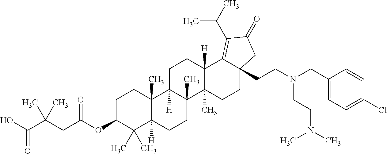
C1C(OC(CC(C(O)=O)(C)C)=O)C(C)(C)C2([H])C(C)(C1)C1([H])C(C)(CC2)C2(C)C([H])(CC1)C1=C(C(C)C)C(=O)CC1(CCN(CC1=CC=C(Cl)C=C1)CCN(C)C)CC2
